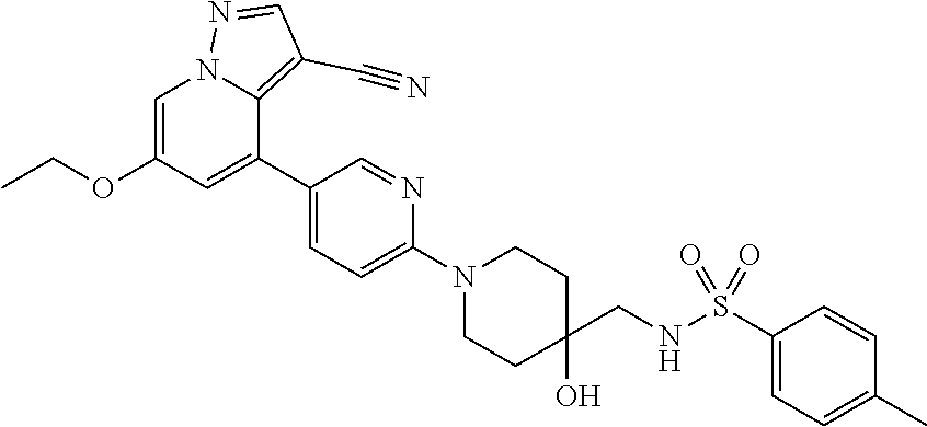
CCOC1=CN2C(=C(C#N)C=N2)C(C2=CC=C(N3CCC(O)(CNS(C4=CC=C(C)C=C4)(=O)=O)CC3)N=C2)=C1
